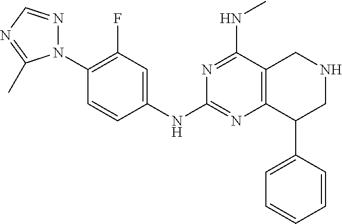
C1(N2N=CN=C2C)=C(F)C=C(NC2=NC3=C(C(NC)=N2)CNCC3C2=CC=CC=C2)C=C1
